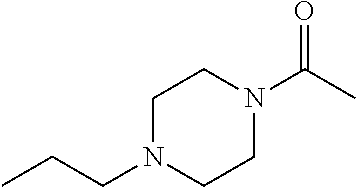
CCCN1CCN(C(C)=O)CC1
